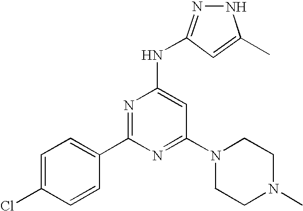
C1=C(Cl)C=CC(C2=NC(NC3=NNC(C)=C3)=CC(N3CCN(C)CC3)=N2)=C1
